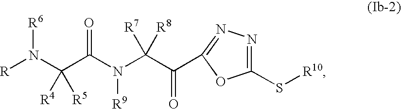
C1(S[R10])=NN=C(C(C(N(C(=O)C(N([R])[R6])([R5])[R4])[R9])([R8])[R7])=O)O1
